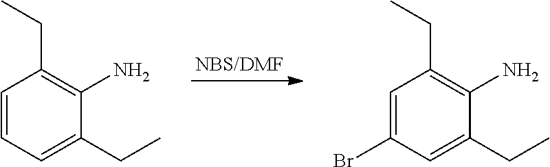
C1=CC=C(CC)C(N)=C1CC.C1=C(Br)C=C(CC)C(N)=C1CC
